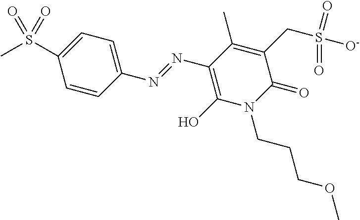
C1(N=NC2=CC=C(S(C)(=O)=O)C=C2)=C(O)N(CCCOC)C(=O)C(CS([O-])(=O)=O)=C1C
